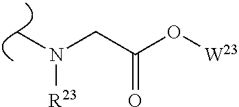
C(C(O[W23])=O)N(C)[R23]
